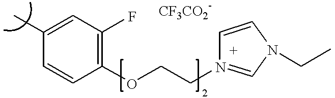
C1(C)=CC(F)=C(OCCN2=CN(CC)C=C2)C=C1
